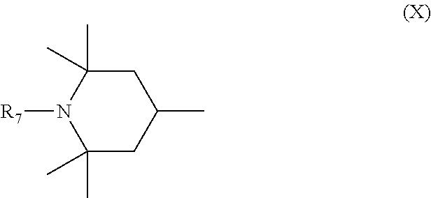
C1(C)CC(C)(C)N([R7])C(C)(C)C1
